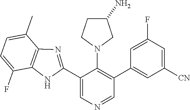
C1(C2=NC3=C(N2)C(F)=CC=C3C)=CN=CC(C2=CC([CN])=CC(F)=C2)=C1N1CC(N)CC1
